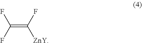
FC(=C([ZnY])F)F
